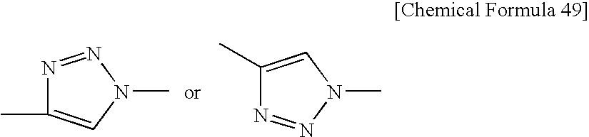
CC1=CN(C)N=N1.N1(C)C=C(C)N=N1
